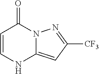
C1=CNC2=CC([CF3])=NN2C1=O
